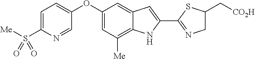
C1=C(S([Me])(=O)=O)N=CC(OC2=CC([Me])=C3C(=C2)C=C(C2=NCC(C[CO2H])S2)N3)=C1
